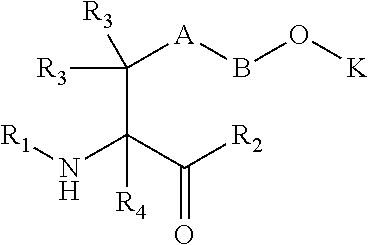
C(C(C([R2])=O)(N[R1])[R4])([A]BO[K])([R3])[R3]
